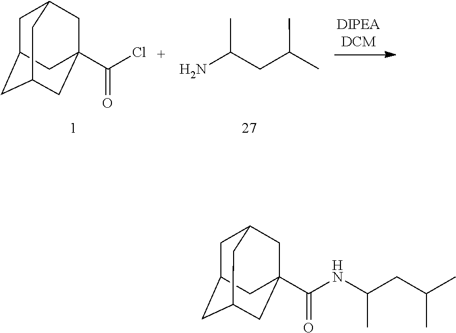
C1C2CC3CC(C(Cl)=O)(CC1C3)C2.C(N)(CC(C)C)C.C1C2CC3CC(C(NC(CC(C)C)C)=O)(CC1C3)C2
